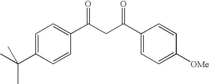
C1=C(C(C)(C)C)C=CC(C(=O)CC(=O)C2=CC=C([OMe])C=C2)=C1
